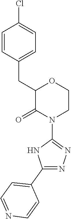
C1=CC(CC2C(=O)N(C3=NN=C(C4=CC=NC=C4)N3)CCO2)=CC=C1Cl
